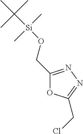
C1(CO[Si](C(C)(C)C)(C)C)=NN=C(CCl)O1
